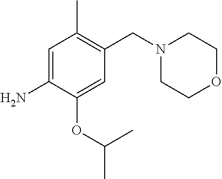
C1=C(N)C(OC(C)C)=CC(CN2CCOCC2)=C1C
